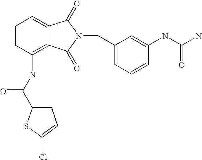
C1=C2C(=C(NC(C3=CC=C(Cl)S3)=O)C=C1)C(=O)N(CC1=CC=CC(NC(N)=O)=C1)C2=O
